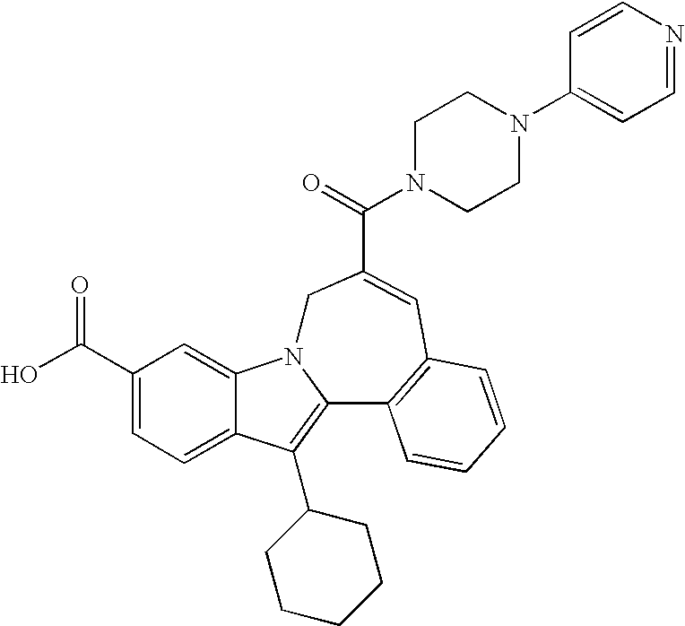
C1(C(O)=O)=CC=C2C(=C1)N1C(=C2C2CCCCC2)C2=C(C=C(C(=O)N3CCN(C4=CC=NC=C4)CC3)C1)C=CC=C2
